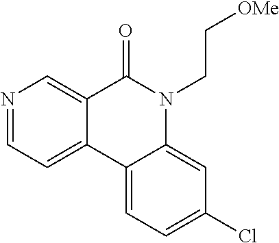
N1=CC=C2C(=C1)C(=O)N(CC[OMe])C1=CC(Cl)=CC=C21
